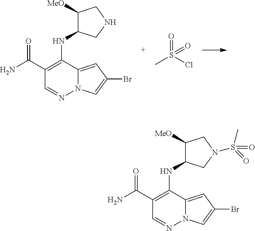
C1(C(N)=O)=C(NC2C([MeO])CN(S(=O)(C)=O)C2)C2=CC(Br)=CN2N=C1.C1(C(N)=O)=C(NC2C([MeO])CNC2)C2=CC(Br)=CN2N=C1.CS(Cl)(=O)=O
